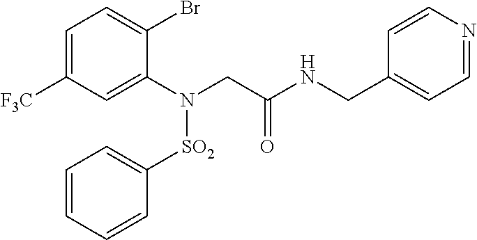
C1=C([F3C])C=C(N(CC(NCC2=CC=NC=C2)=O)[SO2]C2=CC=CC=C2)C(Br)=C1
